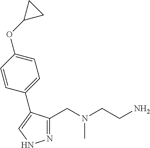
N1=C(CN(CCN)C)C(C2=CC=C(OC3CC3)C=C2)=CN1
